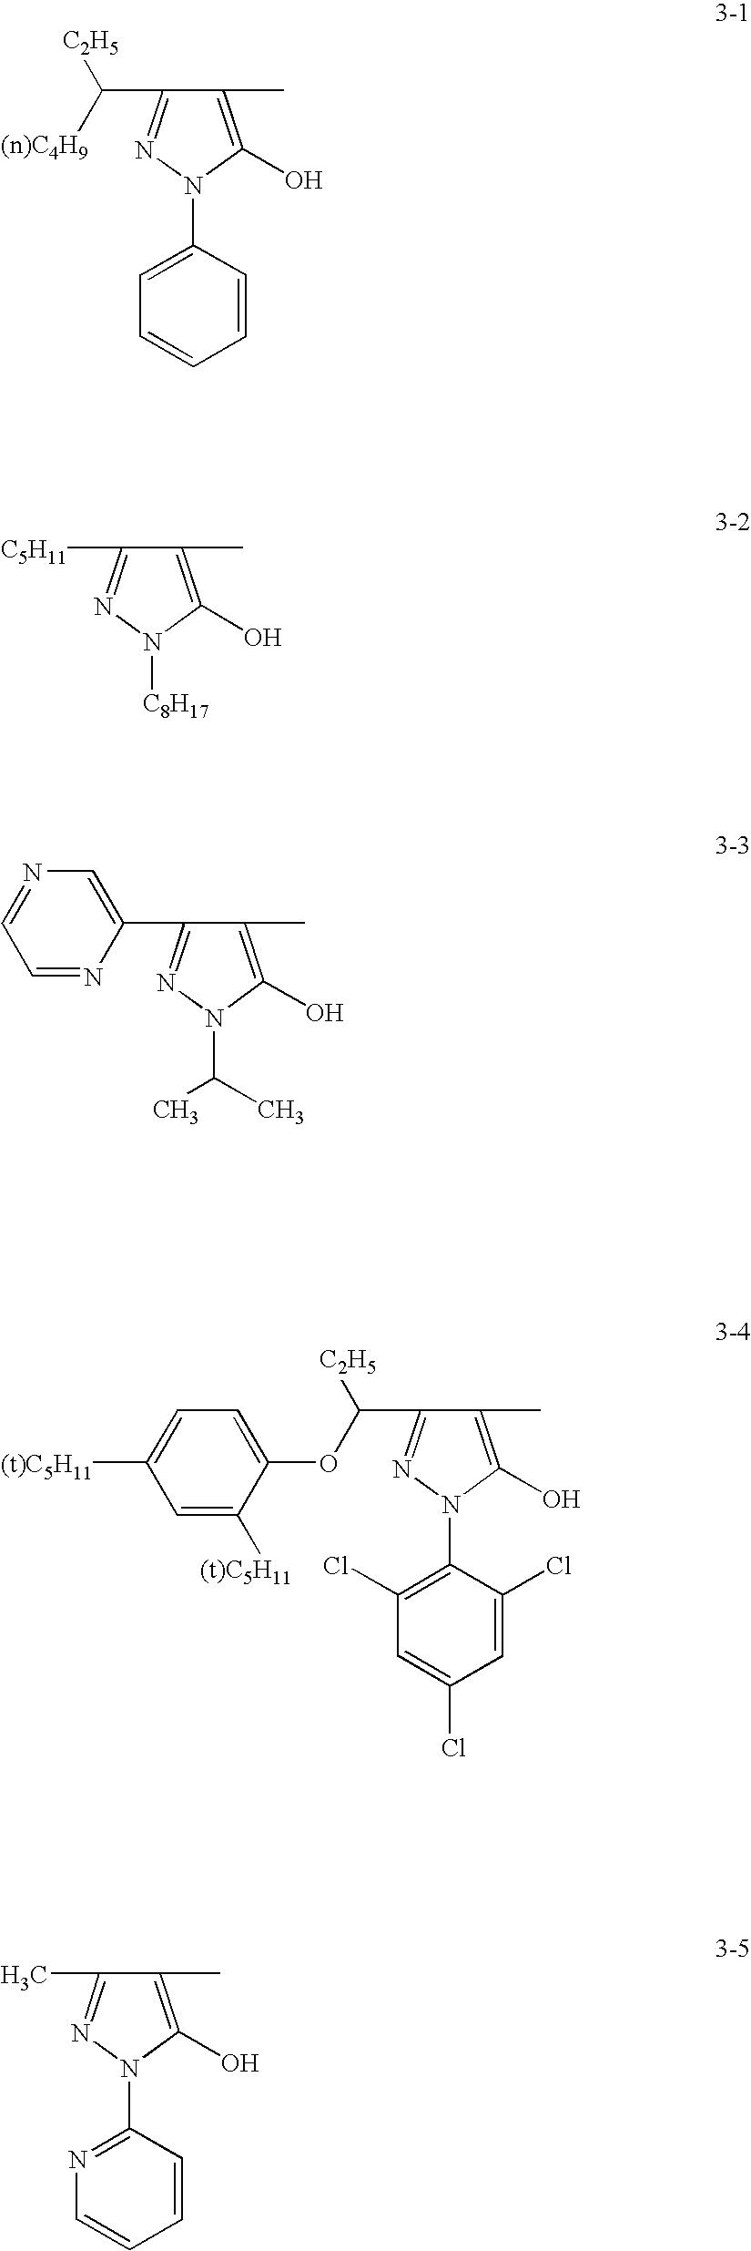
C1(C)=C(O)N(C2=CC=CC=C2)N=C1C([(n)C4H9])[C2H5].C1(C)=C(O)N([C8H17])N=C1[C5H11].C1(C)=C(O)N(C(C)C)N=C1C1=CN=CC=N1.C1(C)=C(O)N(C2=C(Cl)C=C(Cl)C=C2Cl)N=C1C(OC1=CC=C([(t)C5H11])C=C1[(t)C5H11])[C2H5].C1(C)=C(O)N(C2=NC=CC=C2)N=C1C
